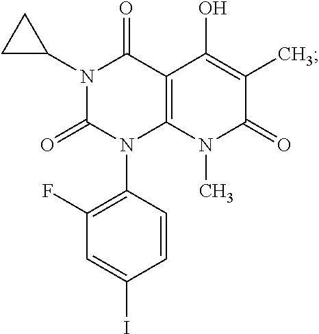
N1(C2CC2)C(=O)N(C2=C(F)C=C(I)C=C2)C2=C(C1=O)C(O)=C(C)C(=O)N2C
